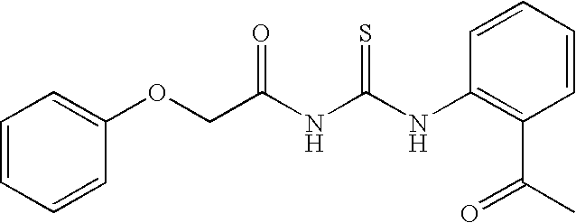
C1=CC=CC(OCC(NC(NC2=C(C(=O)C)C=CC=C2)=S)=O)=C1
